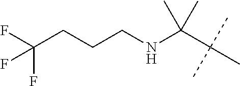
C(CNC(C(C)(C)C)(C)C)CC(F)(F)F
